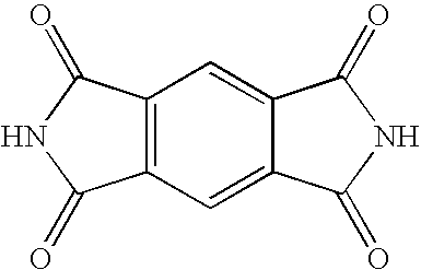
C12=C(C=C3C(=C1)C(=O)NC3=O)C(=O)NC2=O
